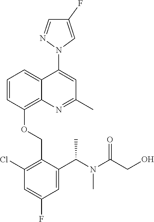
C1=CC(OCC2=C(Cl)C=C(F)C=C2C(N(C(CO)=O)C)C)=C2C(=C1)C(N1C=C(F)C=N1)=CC(C)=N2
